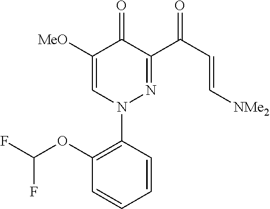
C1(OC(F)F)=C(N2N=C(C(C=C[NMe2])=O)C(=O)C([MeO])=C2)C=CC=C1
